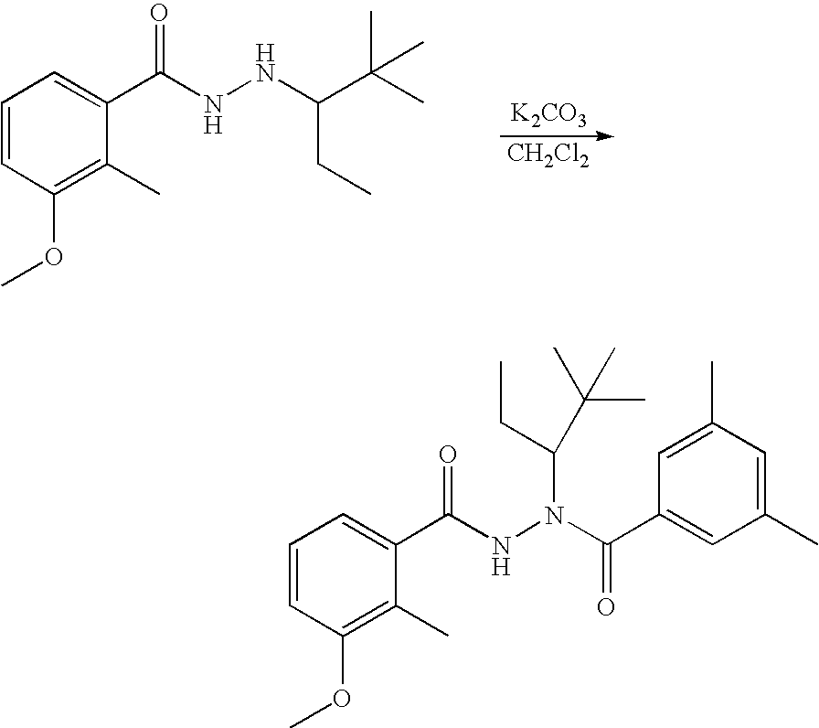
C1=CC(OC)=C(C)C(C(=O)NN(C(=O)C2=CC(C)=CC(C)=C2)C(CC)C(C)(C)C)=C1.C1=CC(OC)=C(C)C(C(=O)NNC(C(C)(C)C)CC)=C1.[CH2Cl2].[K2CO3]
